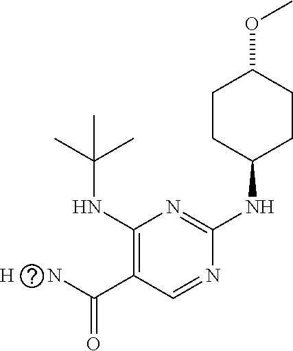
C1(NC(C)(C)C)=C(C(N)=O)C=NC(NC2CCC(OC)CC2)=N1.[H]
